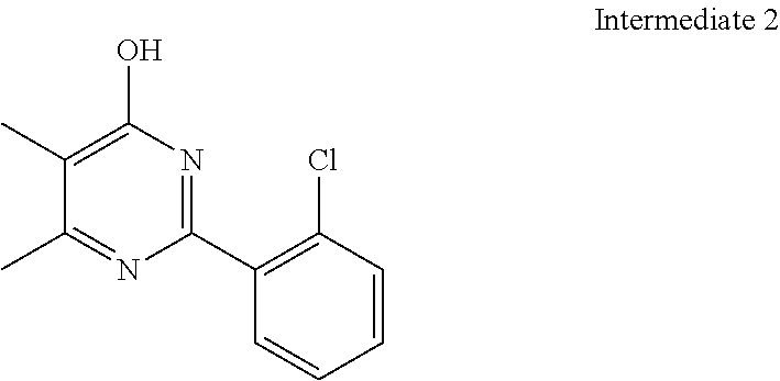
C1=CC(Cl)=C(C2=NC(O)=C(C)C(C)=N2)C=C1
